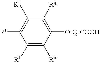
C1([Rt])=C([Ru])C([O-Q-COOH])=C([Rq])C([Rr])=C1[Rs]
